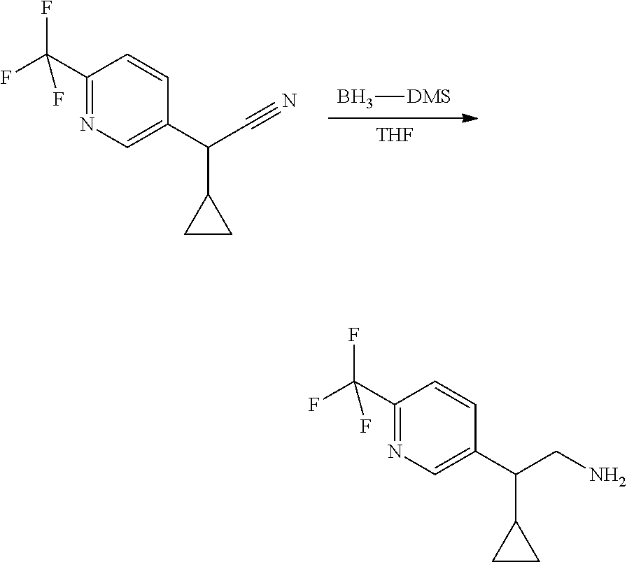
[THF].B[DMS].C1(C(F)(F)F)=NC=C(C(C#N)C2CC2)C=C1.C1(C(F)(F)F)=NC=C(C(CN)C2CC2)C=C1
